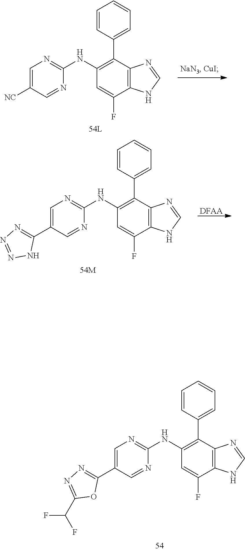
C12=C(C(C3=CC=CC=C3)=C(NC3=NC=C([NC])C=N3)C=C1F)N=CN2.[DFAA].C12=C(C(C3=CC=CC=C3)=C(NC3=NC=C(C4=NN=NN4)C=N3)C=C1F)N=CN2.C12=C(C(C3=CC=CC=C3)=C(NC3=NC=C(C4=NN=C(C(F)F)O4)C=N3)C=C1F)N=CN2
